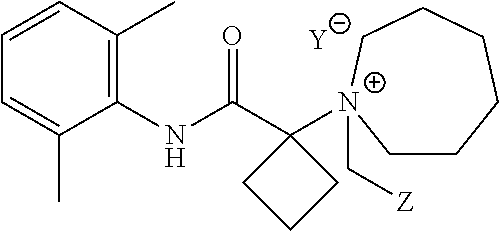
[Y].C1=C(C)C(NC(C2([N+]3(C[Z])CCCCCC3)CCC2)=O)=C(C)C=C1
